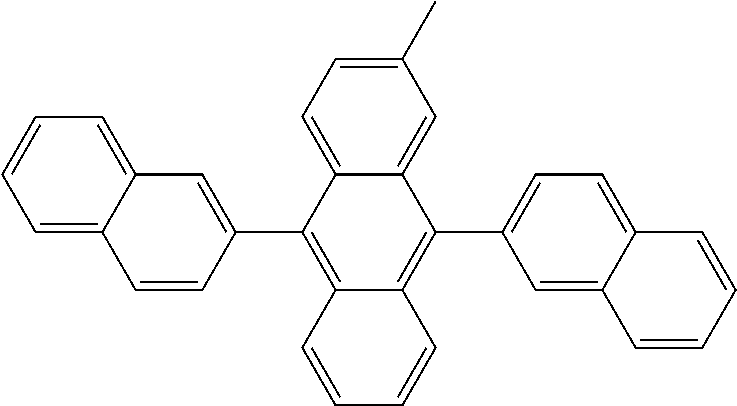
C1=CC=C2C(=C1)C=C(C1=C3C(=C(C4=CC=C5C(=C4)C=CC=C5)C4=CC(C)=CC=C14)C=CC=C3)C=C2
